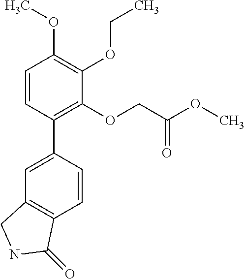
C1=C(C2=C(OCC(OC)=O)C(OCC)=C(OC)C=C2)C=CC2=C1CNC2=O
